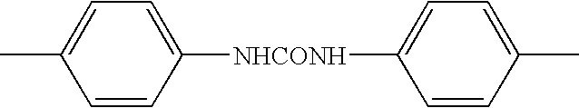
CC1=CC=C([NHCONH]C2=CC=C(C)C=C2)C=C1
